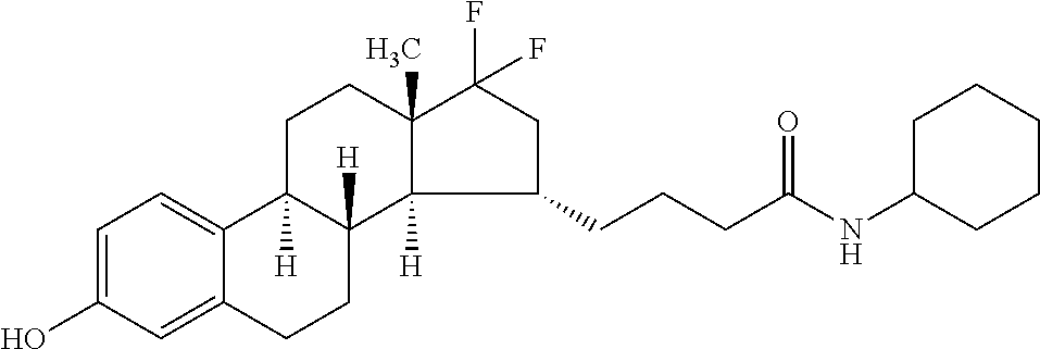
C1=C(O)C=C2C(=C1)C1([H])C([H])(CC2)C2([H])C(C)(CC1)C(F)(F)CC2CCCC(NC1CCCCC1)=O
